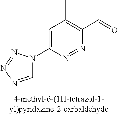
C1=C(N2C=NN=N2)N=NC(C=O)=C1C
